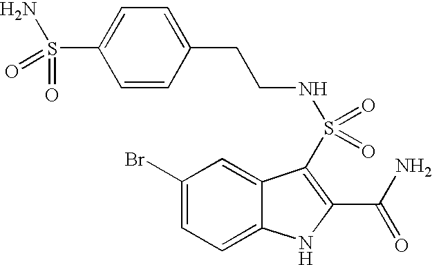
S(=O)(C1=C(C(=O)N)NC2=CC=C(Br)C=C21)(NCCC1=CC=C(S(=O)(N)=O)C=C1)=O
